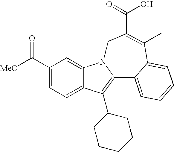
C12=CC=C(C([MeO])=O)C=C1N1C(=C2C2CCCCC2)C2=CC=CC=C2C(C)=C(C(=O)O)C1
